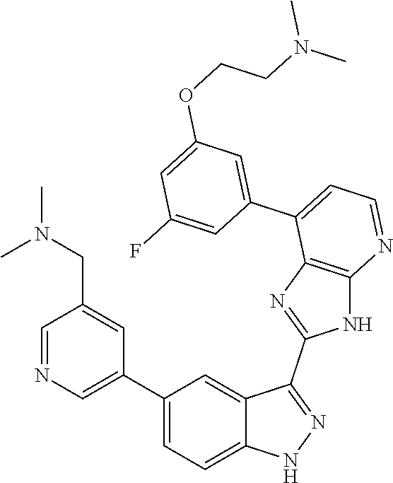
C1=NC=C(C2=CC=C3C(=C2)C(C2=NC4=C(N2)N=CC=C4C2=CC(OCCN(C)C)=CC(F)=C2)=NN3)C=C1CN(C)C
